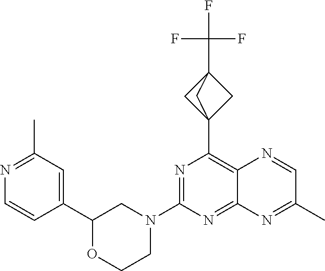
C1(C2=CC(C)=NC=C2)OCCN(C2=NC(C34CC(C(F)(F)F)(C3)C4)=C3C(=N2)N=C(C)C=N3)C1
